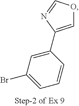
C1(C2=COC=N2)=CC(Br)=CC=C1
